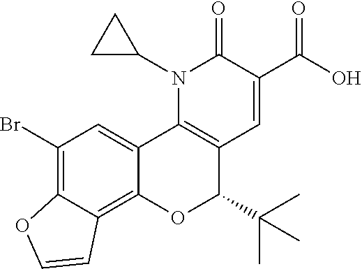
C1(Br)=C2C(=C3C(=C1)C1=C(C(C(C)(C)C)O3)C=C(C(O)=O)C(=O)N1C1CC1)C=CO2
